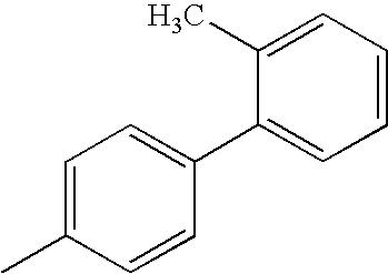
CC1=CC=C(C2=CC=CC=C2C)C=C1
